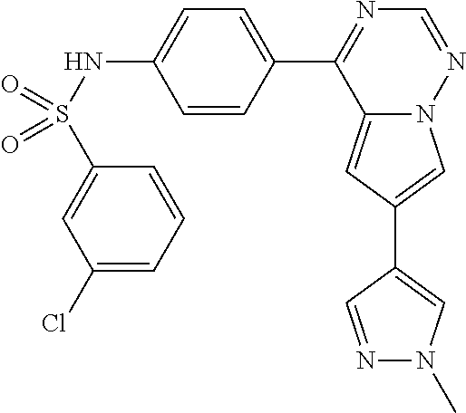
C12=CC(C3=CN(C)N=C3)=CN1N=CN=C2C1=CC=C(NS(=O)(C2=CC(Cl)=CC=C2)=O)C=C1
